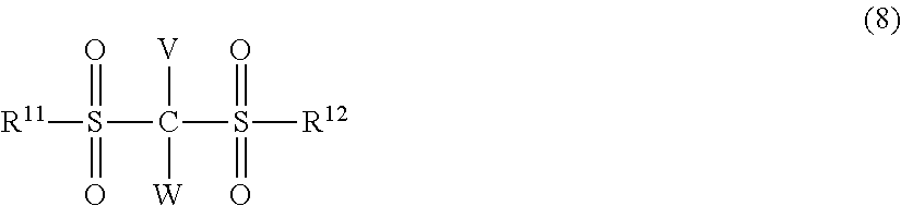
S([R11])(C(S([R12])(=O)=O)([V])[W])(=O)=O
